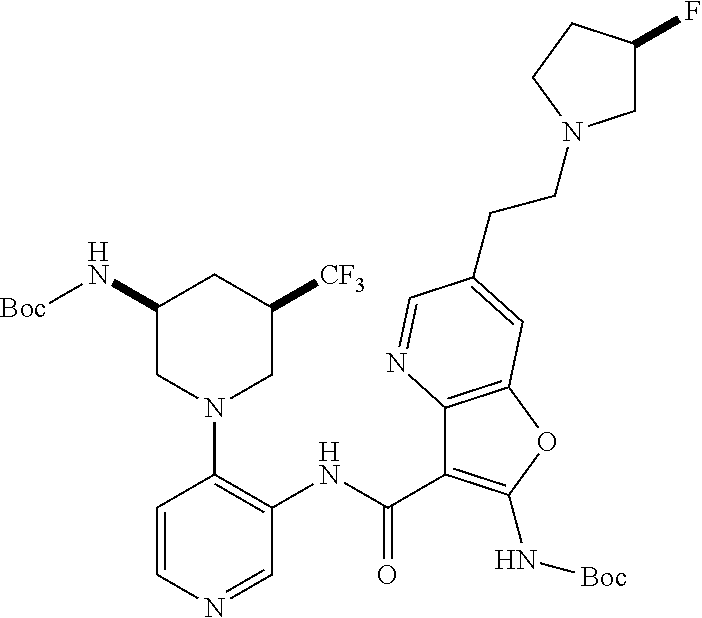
C1=CN=CC(NC(=O)C2=C(N[Boc])OC3=C2N=CC(CCN2CC(F)CC2)=C3)=C1N1CC(N[Boc])CC([CF3])C1
